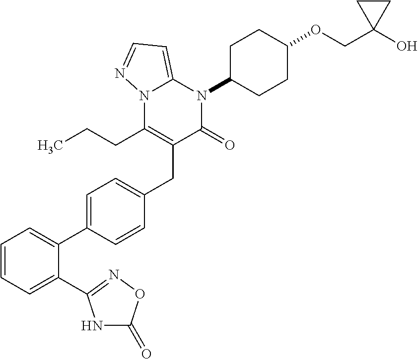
C1=CC=C(C2=NOC(=O)N2)C(C2=CC=C(CC3=C(CCC)N4C(=CC=N4)N(C4CCC(OCC5(O)CC5)CC4)C3=O)C=C2)=C1
